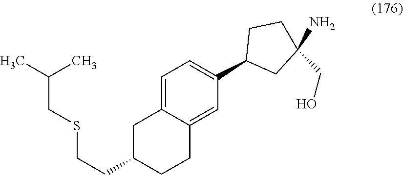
C(CSCCC1CCC2=CC(C3CC(N)(CO)CC3)=CC=C2C1)(C)C
